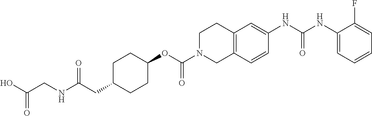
C1(NC(NC2=CC3=C(C=C2)CN(C(OC2CCC(CC(=O)NCC(O)=O)CC2)=O)CC3)=O)=CC=CC=C1F
